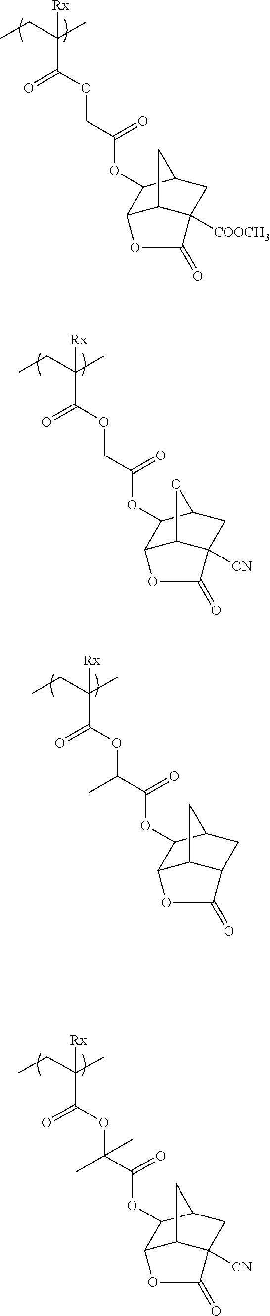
CCC(C)(C(OCC(OC1C2C3C([COOCH3])(CC1C3)C(=O)O2)=O)=O)[Rx].CCC(C)(C(OCC(OC1C2C3C([CN])(CC1O3)C(=O)O2)=O)=O)[Rx].CCC(C)(C(OC(C(OC1C2C3C(CC1C3)C(=O)O2)=O)C)=O)[Rx].CCC(C)(C(OC(C(OC1C2C3C([CN])(CC1C3)C(=O)O2)=O)(C)C)=O)[Rx]
